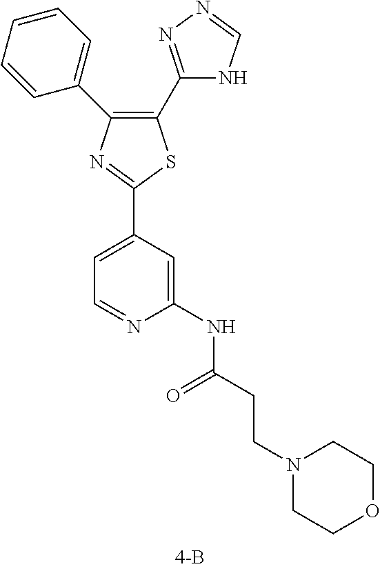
C1(C2=NN=CN2)=C(C2=CC=CC=C2)N=C(C2=CC=NC(NC(=O)CCN3CCOCC3)=C2)S1
